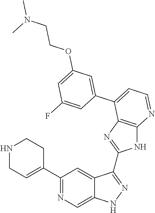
C1(C2=NC=C3C(=C2)C(C2=NC4=C(N2)N=CC=C4C2=CC(OCCN(C)C)=CC(F)=C2)=NN3)=CCNCC1
